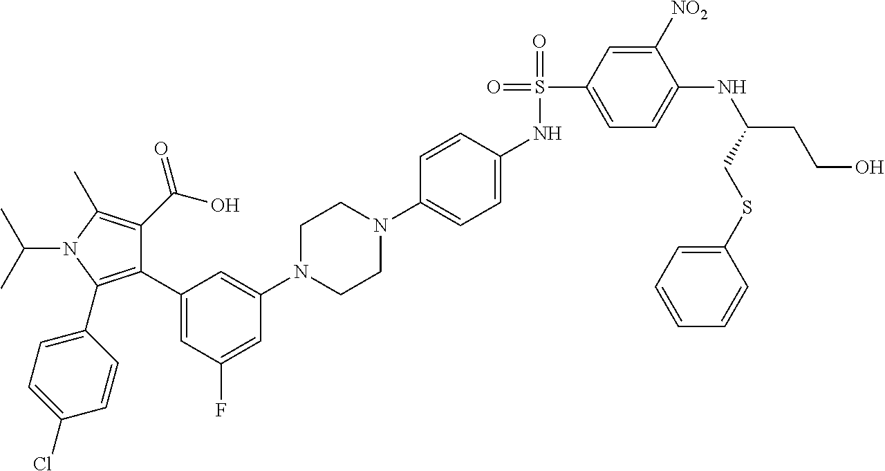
C1(C2=CC(F)=CC(N3CCN(C4=CC=C(NS(=O)(C5=CC=C(NC(CCO)CSC6=CC=CC=C6)C([NO2])=C5)=O)C=C4)CC3)=C2)=C(C2=CC=C(Cl)C=C2)N(C(C)C)C(C)=C1C(O)=O
